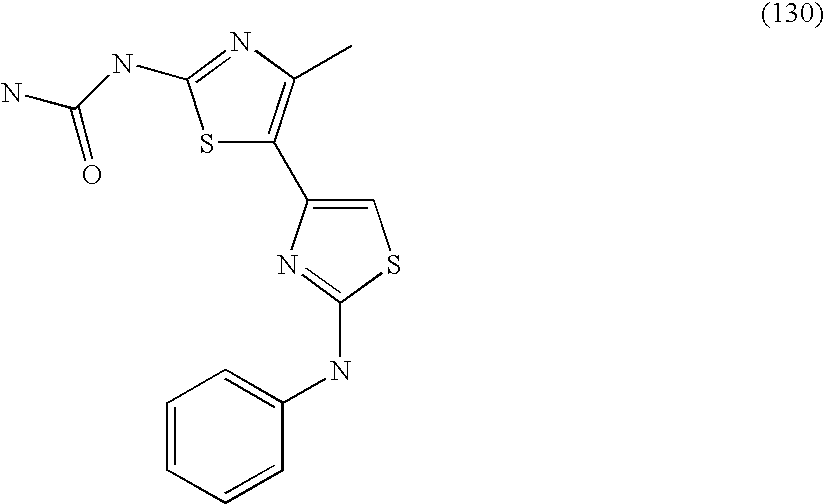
S1C(C2=CSC(NC3=CC=CC=C3)=N2)=C(C)N=C1NC(N)=O
